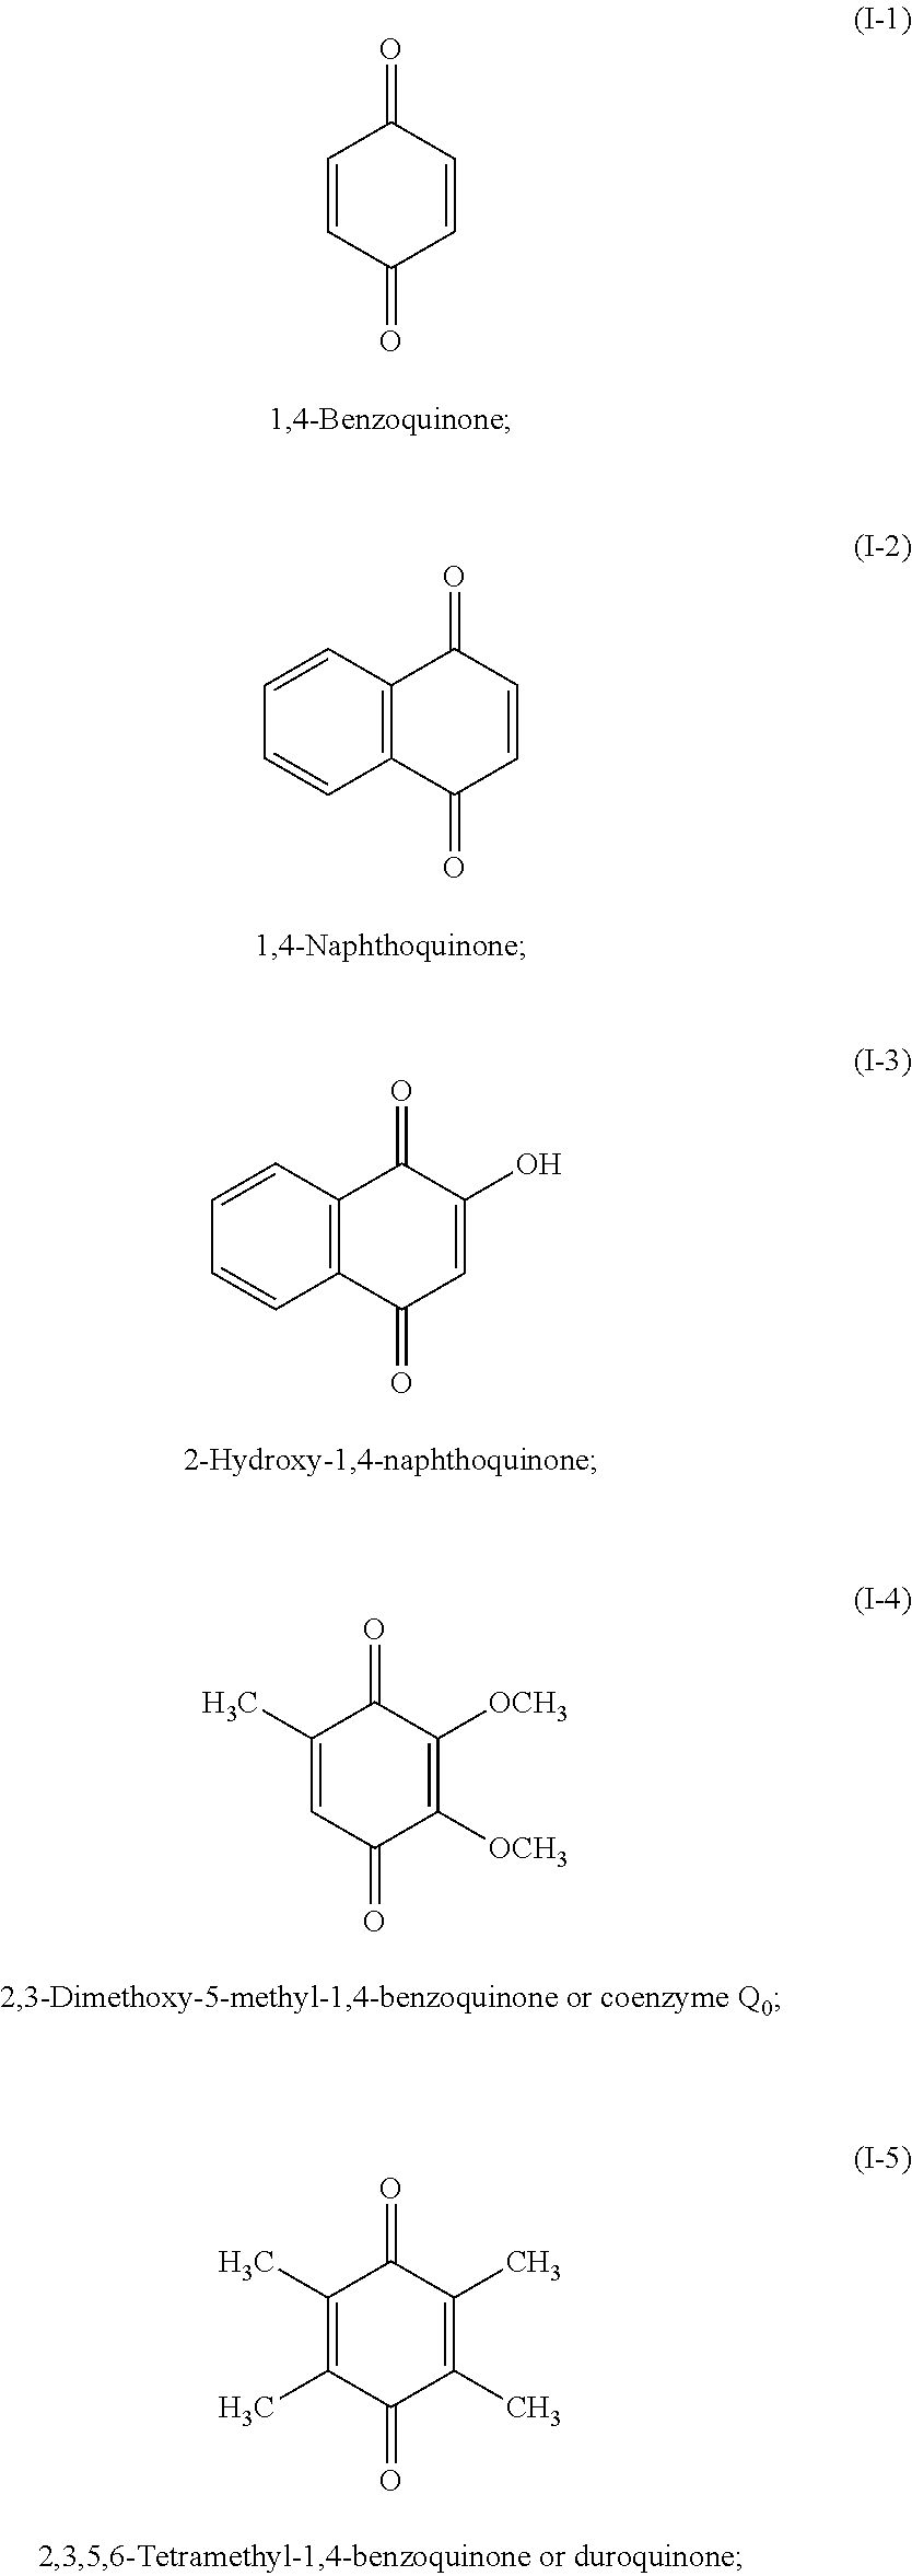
C1=CC(=O)C=CC1=O.C12=C(C(=O)C=CC1=O)C=CC=C2.C12=C(C(=O)C=C(O)C1=O)C=CC=C2.C1(C)=CC(=O)C([OCH3])=C([OCH3])C1=O.C1(C)=C(C)C(=O)C(C)=C(C)C1=O
